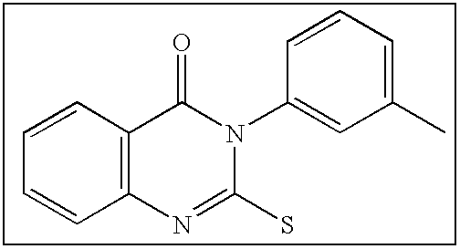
C1=CC2=C(C=C1)N=C(S)N(C1=CC(C)=CC=C1)C2=O
